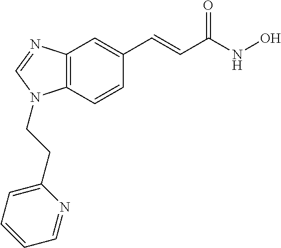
C12=C(C=CC(C=CC(NO)=O)=C1)N(CCC1=CC=CC=N1)C=N2
